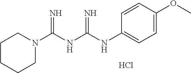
Cl.C1CCCN(C(NC(NC2=CC=C(OC)C=C2)=N)=N)C1
